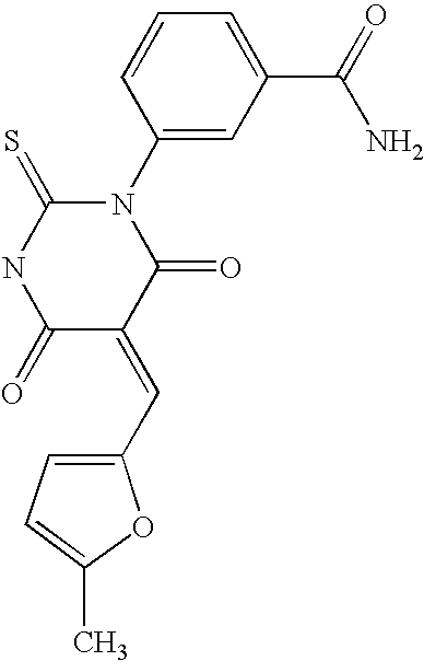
N1(C2=CC(C(N)=O)=CC=C2)C(=S)NC(=O)C(=CC2=CC=C(C)O2)C1=O
